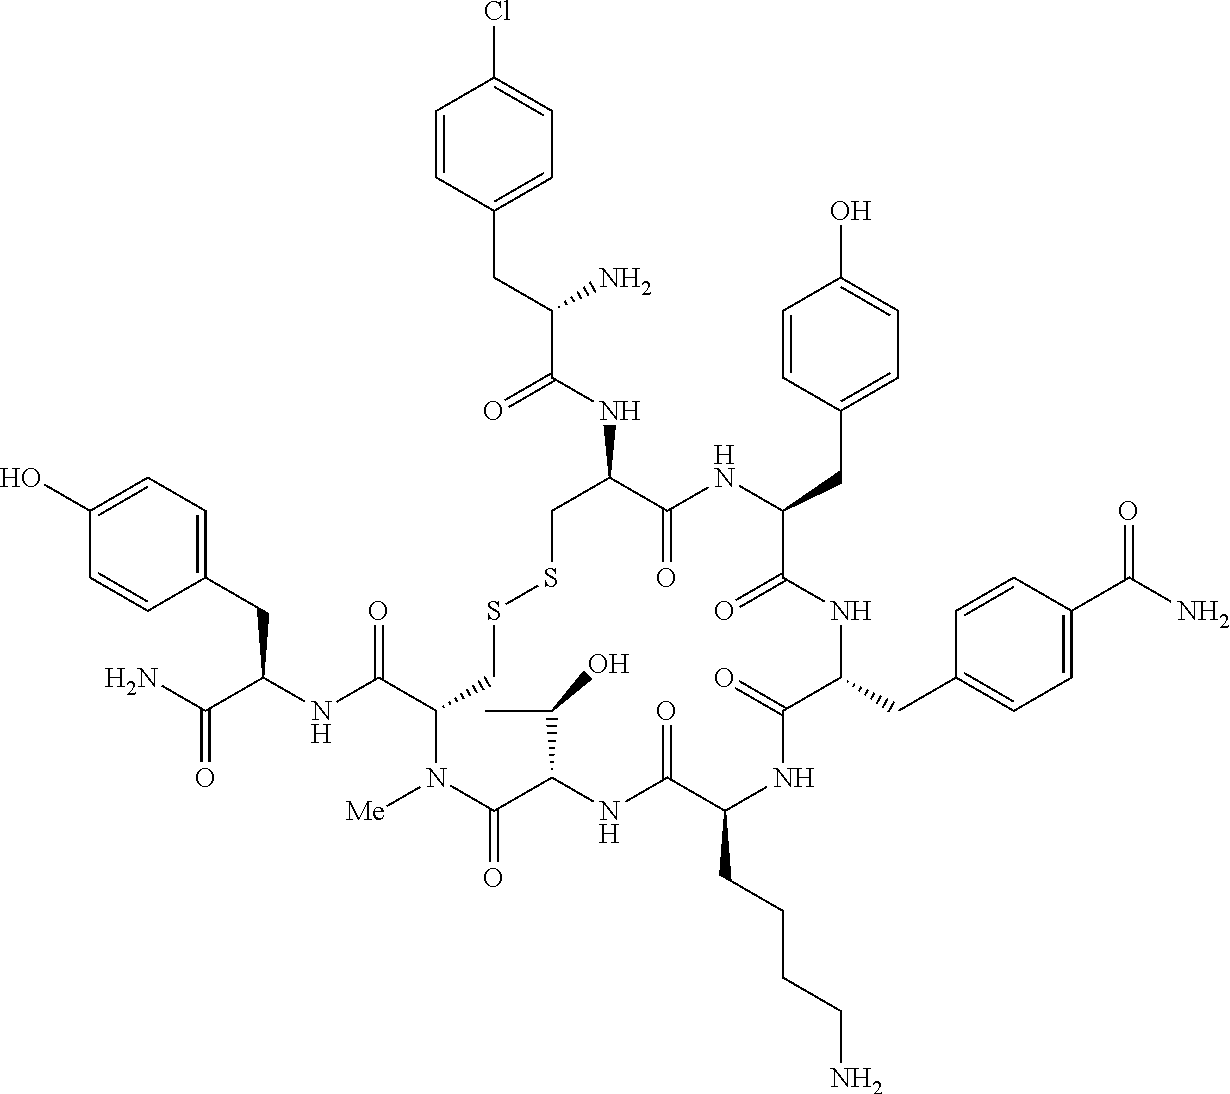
C1=C(O)C=CC(CC(NC(C2CSSCC(NC(C(CC3=CC=C(Cl)C=C3)N)=O)C(=O)NC(CC3=CC=C(O)C=C3)C(=O)NC(CC3=CC=C(C(N)=O)C=C3)C(=O)NC(CCCCN)C(=O)NC(C(C)O)C(=O)N2[Me])=O)C(N)=O)=C1
